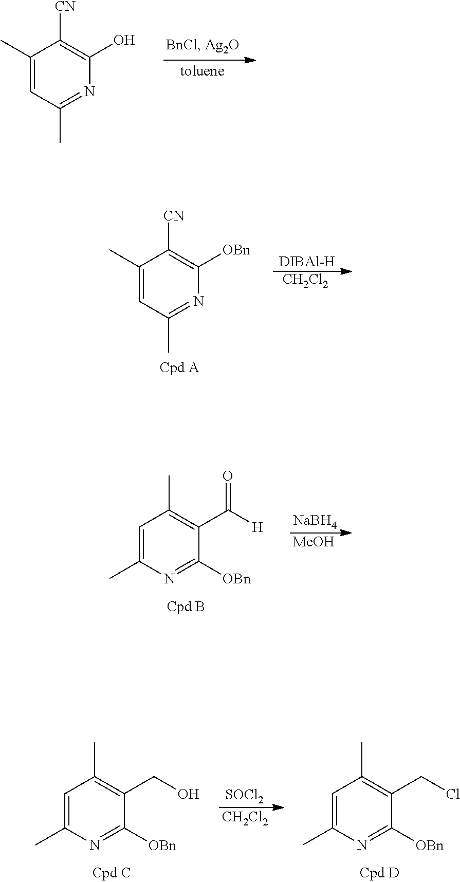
C1(C)=CC(C)=NC(O)=C1[CN].C1(C)=CC(C)=NC([OBn])=C1[CN].[DIBAl-H].[CH2Cl2].C1=C(C)N=C([OBn])C(C([H])=O)=C1C.[NaBH4].[MeOH].C1=C(C)N=C([OBn])C(CO)=C1C.[SOCl2].[CH2Cl2].C1=C(C)N=C([OBn])C(CCl)=C1C
